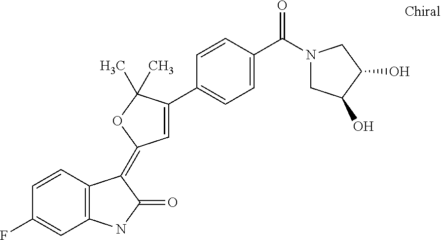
C1(F)=CC2=C(C=C1)C(=C1C=C(C3=CC=C(C(N4CC(O)C(O)C4)=O)C=C3)C(C)(C)O1)C(=O)N2
